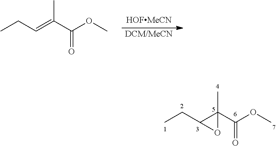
CCC1C(C(OC)=O)(C)O1.[DCM/MeCN].CCC=C(C(OC)=O)C
